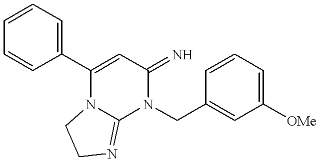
C1=CC=CC(C2=CC(=N)N(CC3=CC([OMe])=CC=C3)C3=NCCN23)=C1
